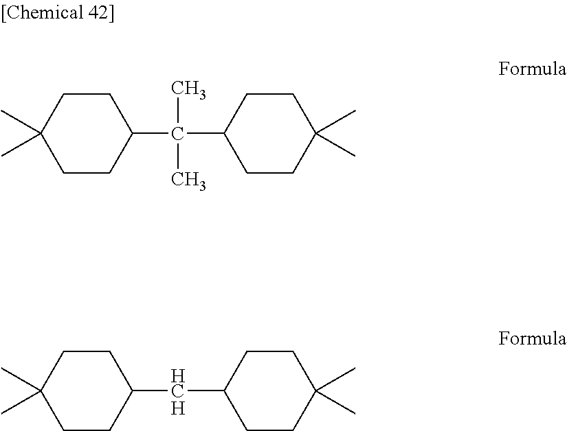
C1CC(C(C2CCC(C)(C)CC2)(C)C)CCC1(C)C.C1CC(CC2CCC(C)(C)CC2)CCC1(C)C.[H]
